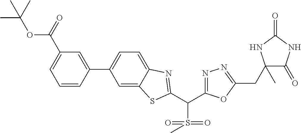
C1=CC(C2=CC=C3C(=C2)SC(C(S(=O)(=O)C)C2=NN=C(CC4(C)C(=O)NC(=O)N4)O2)=N3)=CC(C(=O)OC(C)(C)C)=C1
